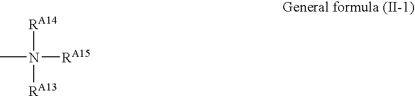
CN([RA15])([RA14])[RA13]
